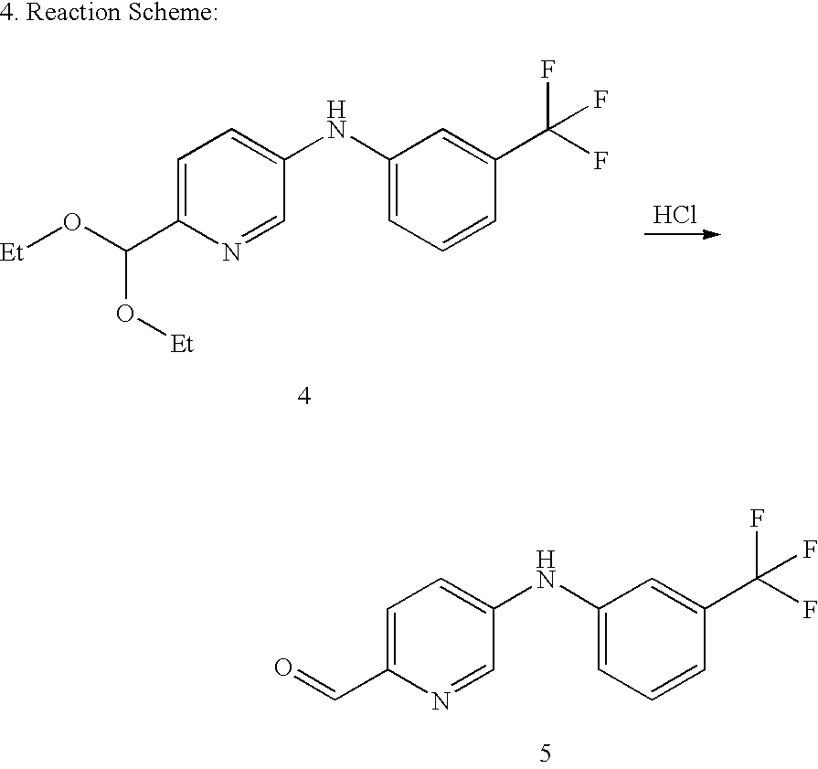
C1=C(C=O)N=CC(NC2=CC=CC(C(F)(F)F)=C2)=C1.C1=C(C(O[Et])O[Et])N=CC(NC2=CC=CC(C(F)(F)F)=C2)=C1.Cl
